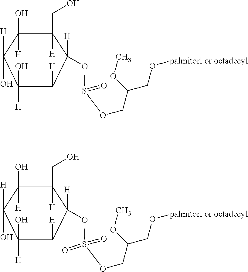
C1(O)([H])C([H])C([H])(OS(=O)OCC(CO[palmitorl or octadecyl])OC)C(CO)([H])C(O)([H])C1([H])O.C1(O)([H])C([H])C([H])(OS(=O)(OCC(CO[palmitorl or octadecyl])OC)=O)C(CO)([H])C(O)([H])C1([H])O
